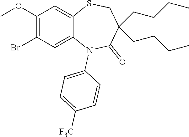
C1([F3C])=CC=C(N2C3=CC(Br)=C(OC)C=C3SCC(CCCC)(CCCC)C2=O)C=C1
